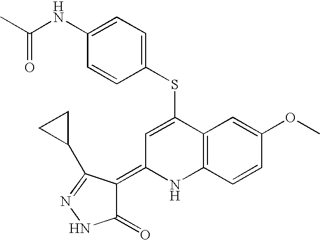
S(C1=CC(=C2C(=O)NN=C2C2CC2)NC2=C1C=C(OC)C=C2)C1=CC=C(NC(C)=O)C=C1
